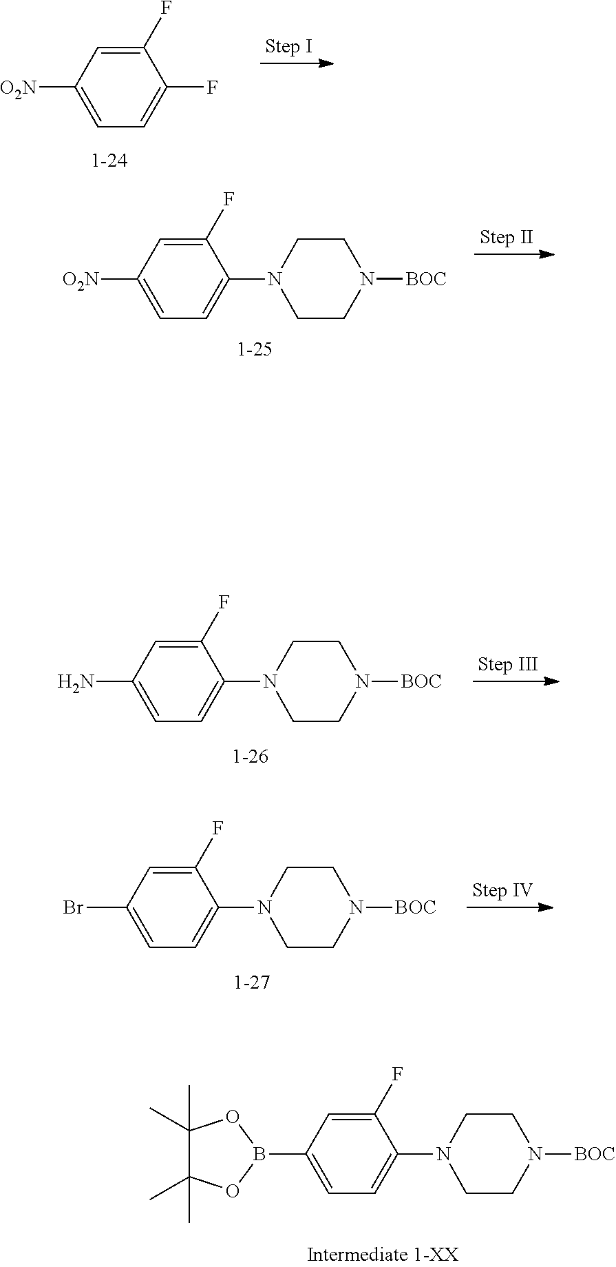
C1=C(N2CCN([BOC])CC2)C(F)=CC(B2OC(C)(C)C(C)(C)O2)=C1.C1=C(N2CCN([BOC])CC2)C(F)=CC(Br)=C1.C1=C(N2CCN([BOC])CC2)C(F)=CC(N)=C1.C1=C(F)C(F)=CC([O2N])=C1.C1=C(N2CCN([BOC])CC2)C(F)=CC([O2N])=C1
